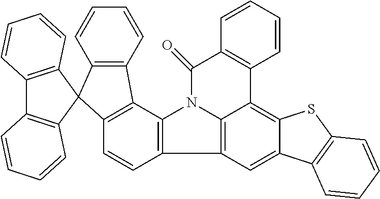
C12=C(C=CC3=C1C1=C(C=CC=C1)C31C3=C(C4=C1C=CC=C4)C=CC=C3)C1=C3N2C(=O)C2=C(C3=C3C(=C1)C1=C(S3)C=CC=C1)C=CC=C2
